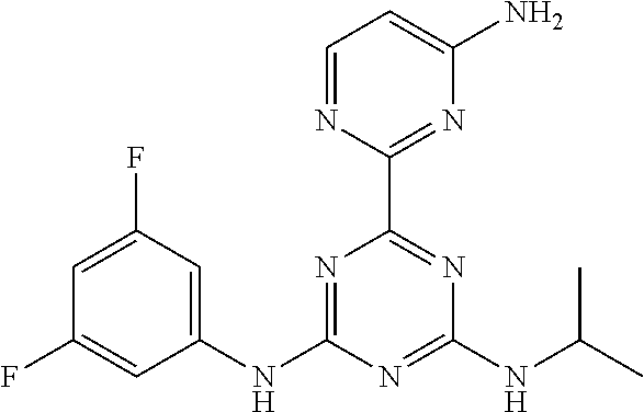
C1(NC2=NC(C3=NC(N)=CC=N3)=NC(NC(C)C)=N2)=CC(F)=CC(F)=C1
